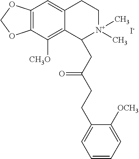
C12=C(C([CH3O])=C3C(=C1)CC[N+](C)(C)C3CC(CCC1=CC=CC=C1[OCH3])=O)OCO2.[I-]
